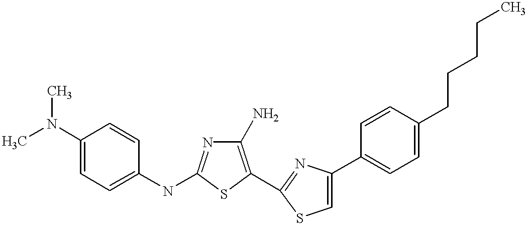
C1(N)=C(C2=NC(C3=CC=C(CCCCC)C=C3)=CS2)SC(NC2=CC=C(N(C)C)C=C2)=N1
